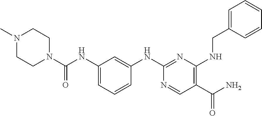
C1(NC(=O)N2CCN(C)CC2)=CC=CC(NC2=NC(NCC3=CC=CC=C3)=C(C(N)=O)C=N2)=C1
